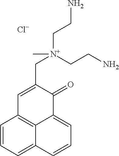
C1=CC=C2C3=C1C=C(C[N+](CCN)(CCN)C)C(=O)C3=CC=C2.[Cl-]
